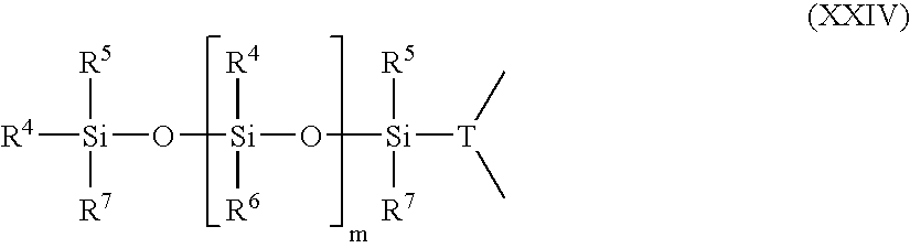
[R4][Si](O[Si](O[Si]([T](C)C)([R5])[R7])([R4])[R6])([R5])[R7]
